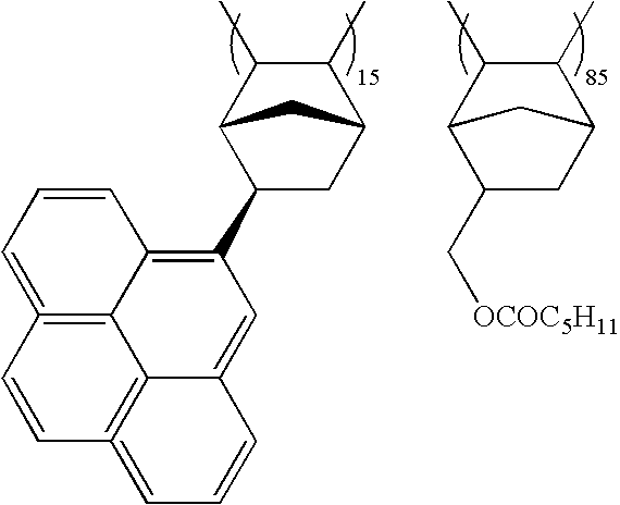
C1C2C(C)C(C)C(C1C1=C3C4=C(=CC=C3)C=CC3=C4C(=C1)C=CC=3)C2.C1C2C(C)C(C)C(C1C[OCOC5H11])C2
